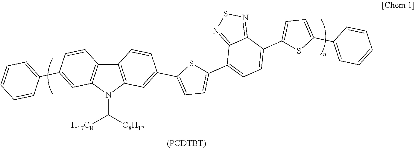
C12=C(N(C([H17C8])[C8H17])C3=C1C=CC(C1=CC=CC=C1)=C3)C=C(C1=CC=C(C3=CC=C(C4=CC=C(C5=CC=CC=C5)S4)C4=NSN=C34)S1)C=C2.[(PCDTBT)]
